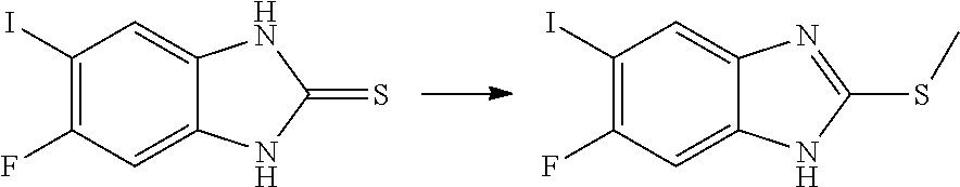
C1(I)=C(F)C=C2C(=C1)NC(=S)N2.C1(I)=C(F)C=C2C(=C1)N=C(SC)N2
